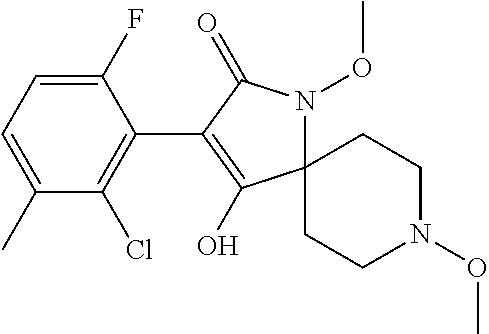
C12(N(OC)C(=O)C(C3=C(Cl)C(C)=CC=C3F)=C1O)CCN(OC)CC2
